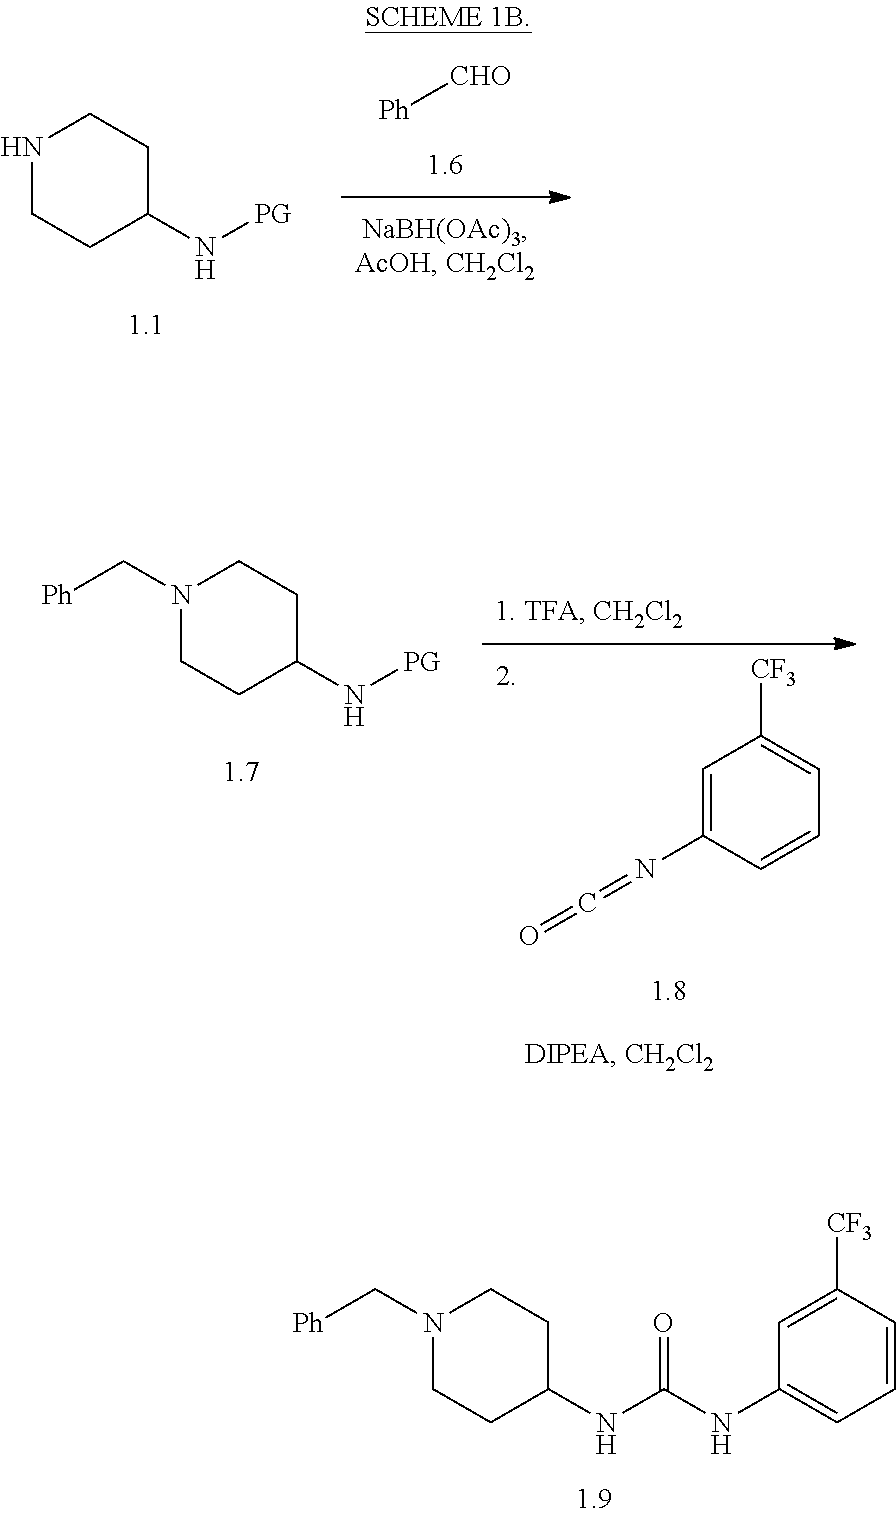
[Ph][CHO].N1CCC(N[PG])CC1.C1=C(N=C=O)C=CC=C1[CF3].N1(C[Ph])CCC(N[PG])CC1.C1=CC([CF3])=CC(NC(NC2CCN(C[Ph])CC2)=O)=C1
